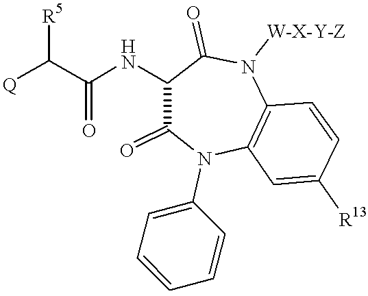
C(NC1C(=O)N(C2=CC=CC=C2)C2=C(C=CC([R13])=C2)N([W-X-Y-Z])C1=O)(=O)C([R5])[Q]
